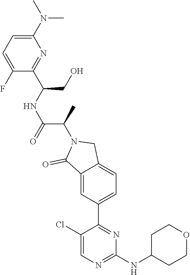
C1(N(C)C)=CC=C(F)C(C(CO)NC(C(C)N2C(=O)C3=CC(C4=NC(NC5CCOCC5)=NC=C4Cl)=CC=C3C2)=O)=N1
